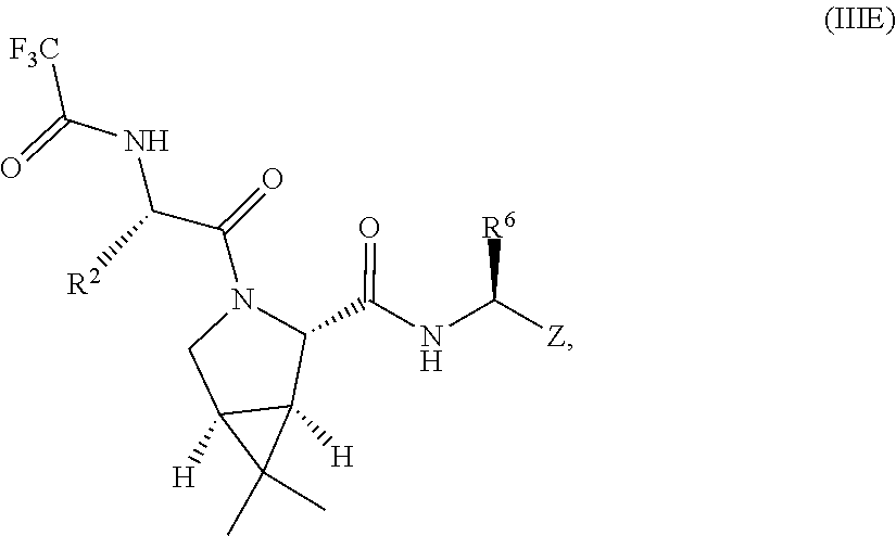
[R6]C(NC(=O)C1N(C(C(NC(=O)[F3C])[R2])=O)CC2([H])C(C)(C)C12[H])[Z]
